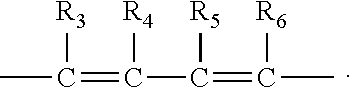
CC([R3])=C(C(=C(C)[R6])[R5])[R4]
